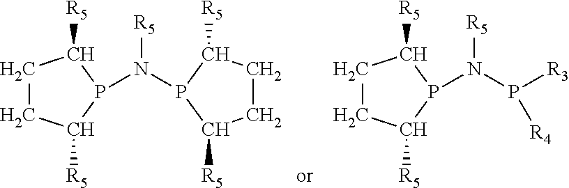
C1CC([R5])P(N([R5])P2C([R5])CCC2[R5])C1[R5].C1CC([R5])P(N([R5])P([R3])[R4])C1[R5]
